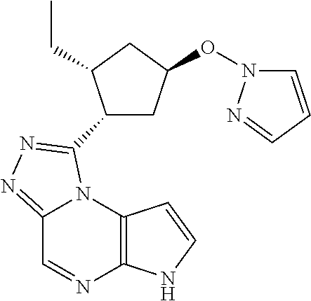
C12=NN=C(C3CC(ON4C=CC=N4)CC3CC)N1C1=C(N=C2)NC=C1
